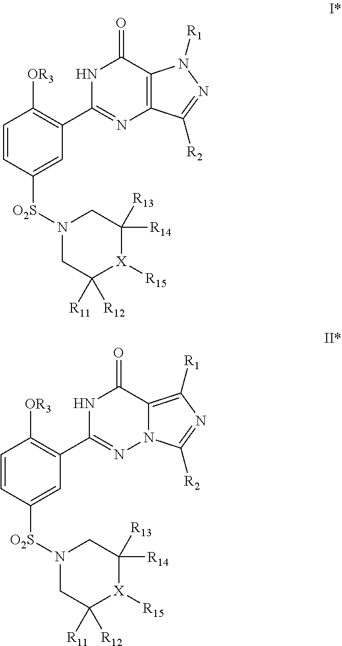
C1=CC([O2S]N2CC([R12])([R11])[X]([R15])C([R14])([R13])C2)=CC(C2=NC3=C(C(=O)N2)N([R1])N=C3[R2])=C1[OR3].C1=CC([O2S]N2CC([R12])([R11])[X]([R15])C([R14])([R13])C2)=CC(C2=NN3C(=C([R1])N=C3[R2])C(=O)N2)=C1[OR3]
